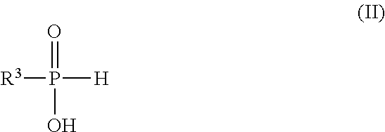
[R3]P(=O)(O)[H]
